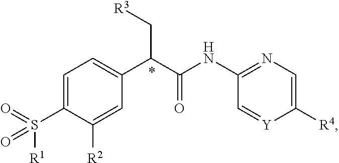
C1=C(S(=O)(=O)[R1])C([R2])=CC(C(C[R3])C(=O)NC2=NC=C([R4])[Y]=C2)=C1
